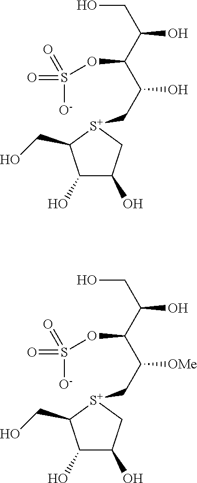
C1(O)C(O)C[S+](CC(C(C(CO)O)OS(=O)([O-])=O)O)C1CO.C1(O)C(O)C[S+](CC(C(C(CO)O)OS(=O)([O-])=O)[OMe])C1CO
